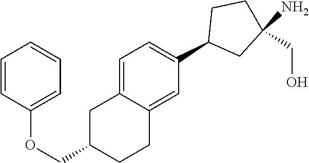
C1=C2C(=CC(C3CC(N)(CO)CC3)=C1)CCC(COC1=CC=CC=C1)C2
